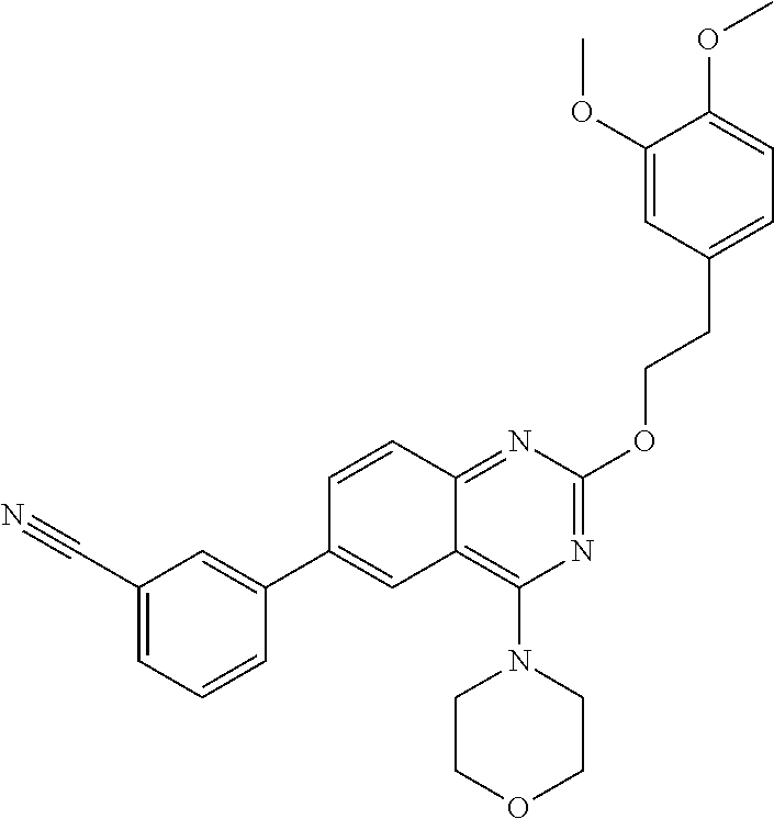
C1(OC)=CC(CCOC2=NC(N3CCOCC3)=C3C(=N2)C=CC(C2=CC(C#N)=CC=C2)=C3)=CC=C1OC
